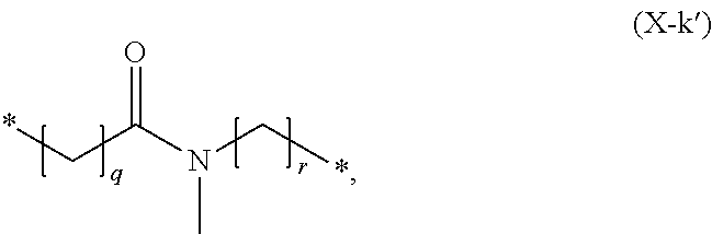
*CC(N(C*)C)=O
